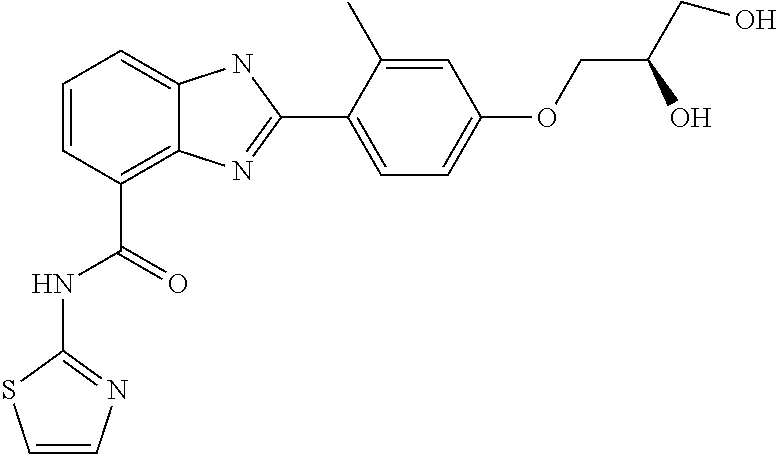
C1=CC(C(=O)NC2=NC=CS2)=C2C(=C1)NC(C1=CC=C(OCC(CO)O)C=C1C)=N2
